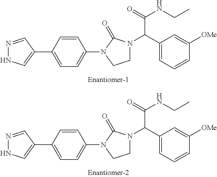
C1=CC(N2CCN(C(C3=CC=CC([OMe])=C3)C(NCC)=O)C2=O)=CC=C1C1=CNN=C1.C1=CC(N2CCN(C(C3=CC=CC([OMe])=C3)C(NCC)=O)C2=O)=CC=C1C1=CNN=C1
